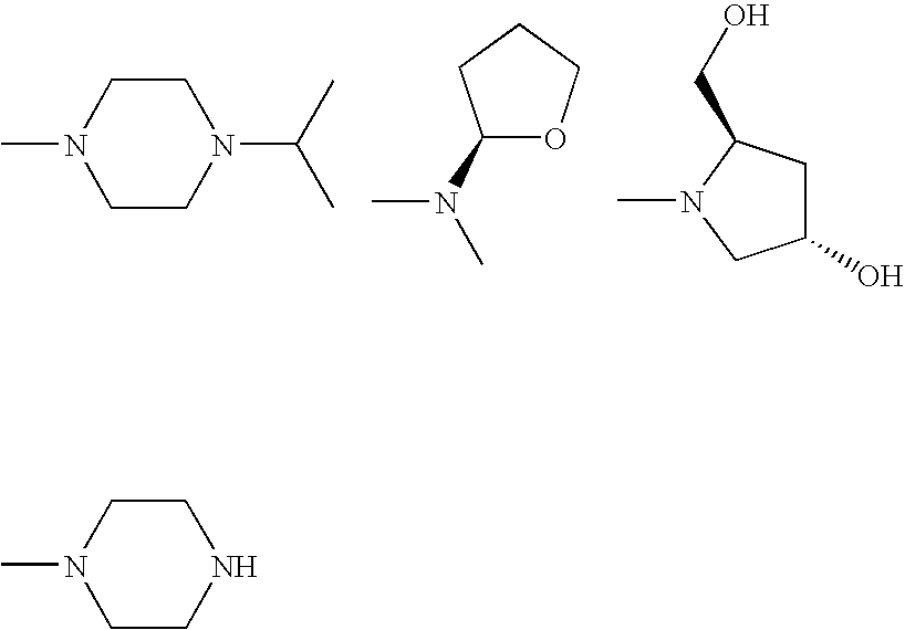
CN1CCN(C(C)C)CC1.C1(N(C)C)OCCC1.C1(O)CC(CO)N(C)C1.CN1CCNCC1
